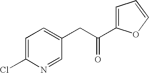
C1=C(Cl)N=CC(CC(C2=CC=CO2)=O)=C1
